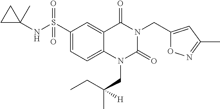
C(N1C(=O)N(CC(CC)(C)[H])C2=CC=C(S(=O)(=O)NC3(C)CC3)C=C2C1=O)C1=CC(C)=NO1
